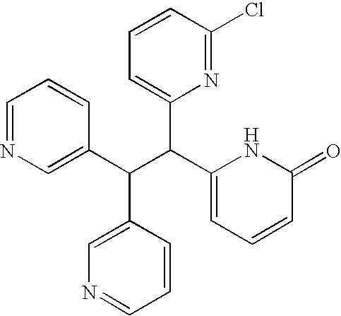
C1=NC=C(C(C(C2=CC=CC(=O)N2)C2=CC=CC(Cl)=N2)C2=CN=CC=C2)C=C1
